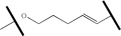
C(CC=CC(C)C)CO.C(C)(C)C
